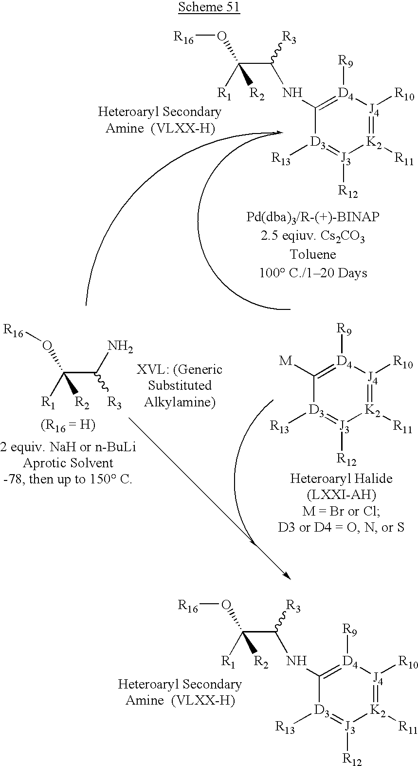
[R1]C(C(NC1=[D4]([R9])[J4]([R10])=[K2]([R11])[J3]([R12])=[D3]1[R13])[R3])(O[R16])[R2].[R1]C(C(NC1=[D4]([R9])[J4]([R10])=[K2]([R11])[J3]([R12])=[D3]1[R13])[R3])(O[R16])[R2].[M]C1=[D4]([R9])[J4]([R10])=[K2]([R11])[J3]([R12])=[D3]1[R13].[R16]OC(C(N)[R3])([R1])[R2]
